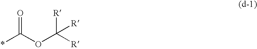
*C(OC([R])([R])[R])=O
